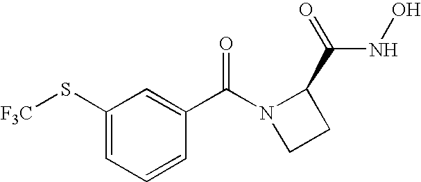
C1(S[F3C])=CC=CC(C(N2CCC2C(=O)NO)=O)=C1
